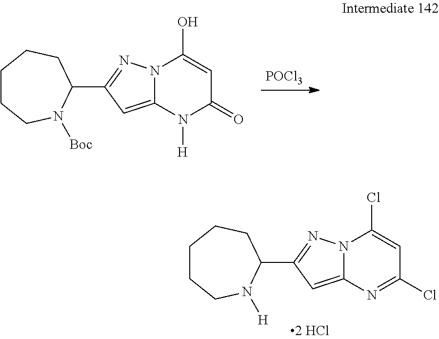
[POCl3].[Boc]N1CCCCCC1C1=NN2C(=C1)N([H])C(=O)C=C2O.[H]N1CCCCCC1C1=NN2C(=C1)N=C(Cl)C=C2Cl
